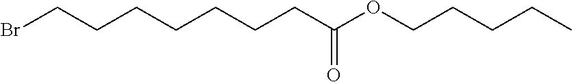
BrCCCCCCCC(=O)OCCCCC
